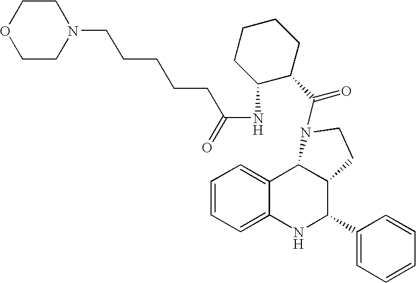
C1=CC=C2C(=C1)C1C(C(C3=CC=CC=C3)N2)CCN1C(=O)C1CCCCC1NC(=O)CCCCCN1CCOCC1
